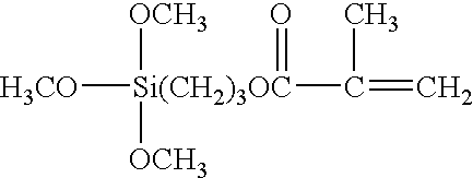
[H3CO][Si(CH2)3OC]([OCH3])([OCH3])(=O)C(C)=C
